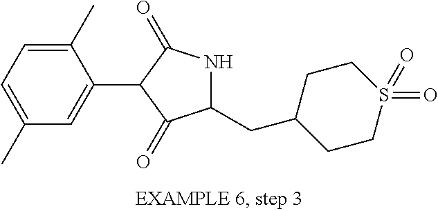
C1(C)=CC=C(C)C=C1C1C(=O)NC(CC2CCS(=O)(=O)CC2)C1=O
